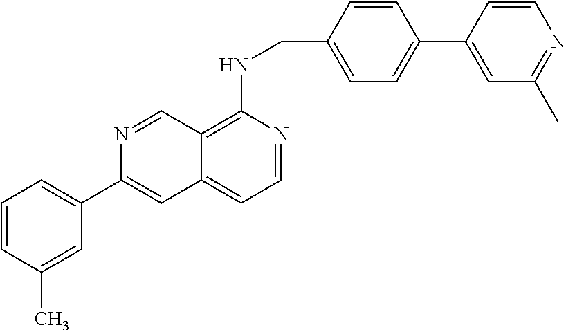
C1=CC(CNC2=C3C(=CC=N2)C=C(C2=CC=CC(C)=C2)N=C3)=CC=C1C1=CC(C)=NC=C1
